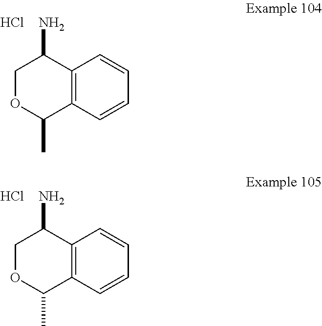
C12=C(C=CC=C1)C(C)OCC2N.Cl.C12=C(C=CC=C1)C(C)OCC2N.Cl
